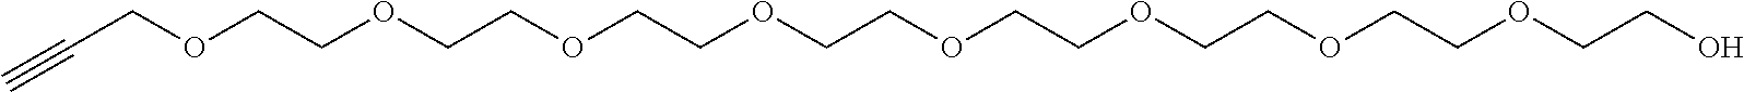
C(COCCOCCOCCOCCOCCOCCOCCOCCO)#C
